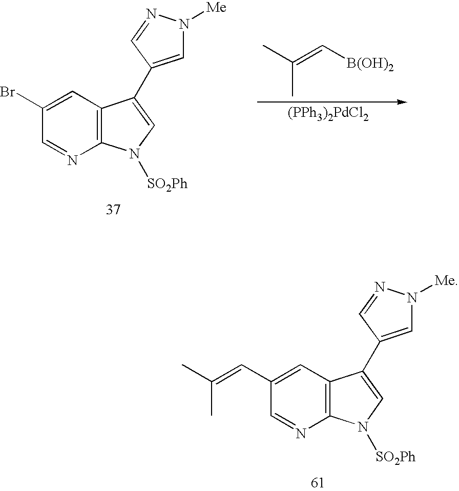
C1=C(C=C(C)C)C=NC2=C1C(C1=CN([Me])N=C1)=CN2[SO2Ph].CC(=C[B(OH)2])C.[(PPh3)2PdCl2].C1=C(Br)C=NC2=C1C(C1=CN([Me])N=C1)=CN2[SO2Ph]
